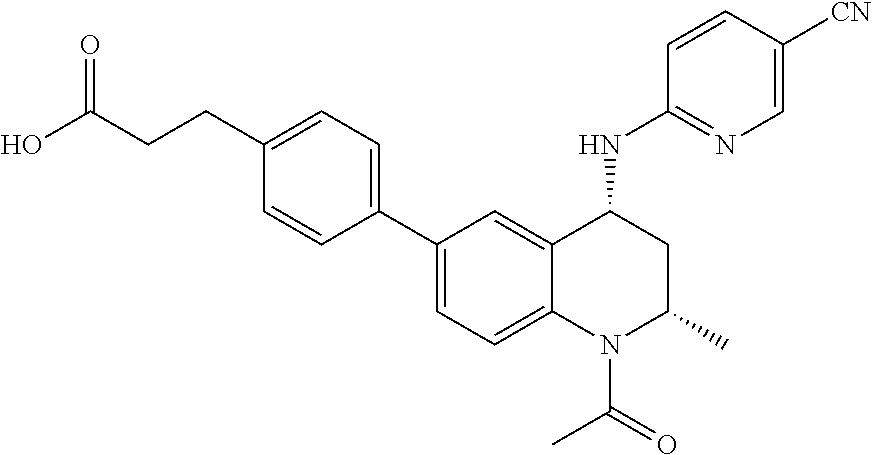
C1(C2=CC=C(CCC(O)=O)C=C2)=CC=C2C(=C1)C(NC1=NC=C([CN])C=C1)CC(C)N2C(=O)C
